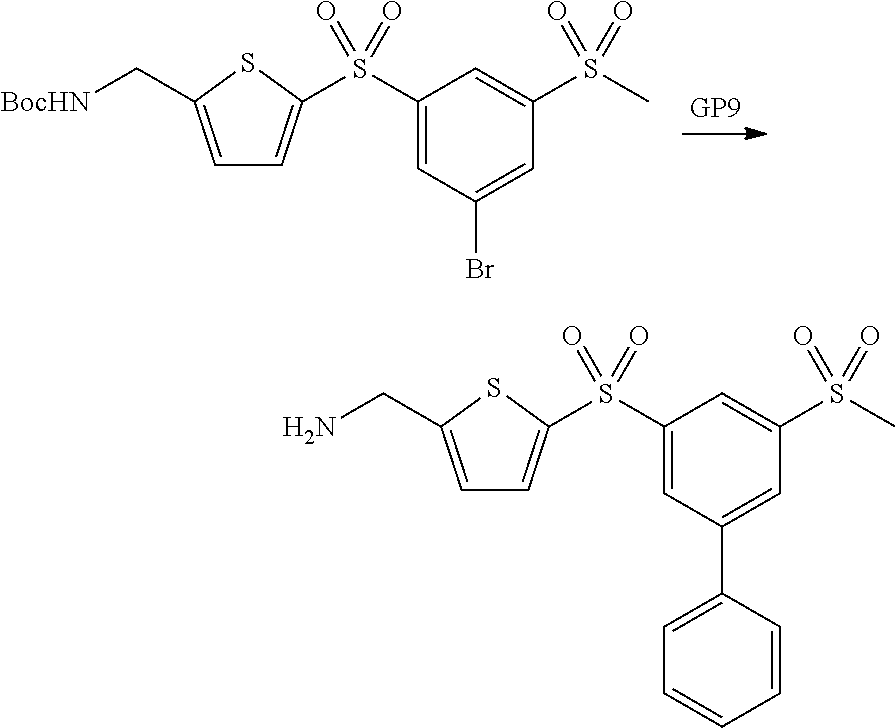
C1=C(C[BocHN])SC(S(C2=CC(Br)=CC(S(C)(=O)=O)=C2)(=O)=O)=C1.C1=C(CN)SC(S(C2=CC(C3=CC=CC=C3)=CC(S(C)(=O)=O)=C2)(=O)=O)=C1
